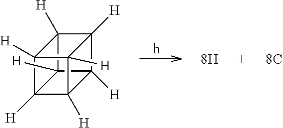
C12([H])C3([H])C4([H])C5([H])C([H])(C14[H])C2([H])C53[H]
